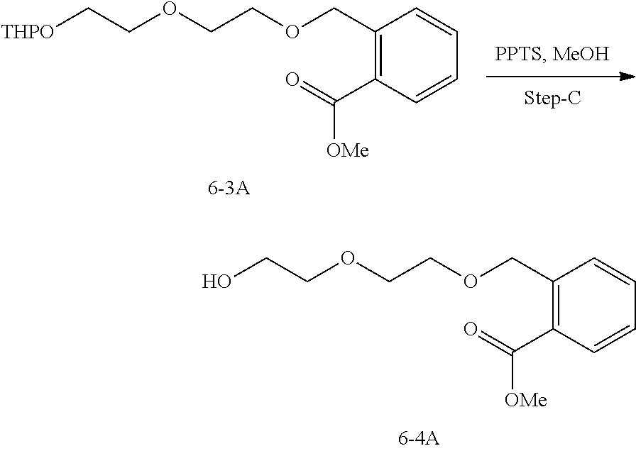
C1(COCCOCCO)=C(C(=O)[OMe])C=CC=C1.C1(COCCOCC[THPO])=C(C(=O)[OMe])C=CC=C1
